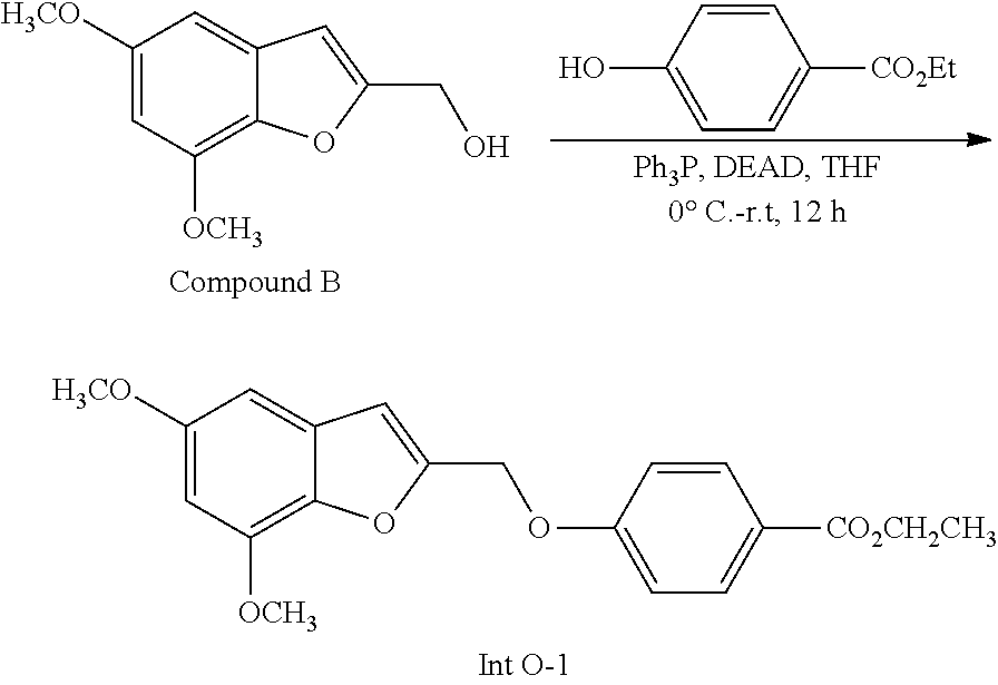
C12=C([OCH3])C=C([H3CO])C=C1C=C(COC1=CC=C([CO2CH2CH3])C=C1)O2.C12=C([OCH3])C=C([H3CO])C=C1C=C(CO)O2.C1=CC(O)=CC=C1[CO2Et]
